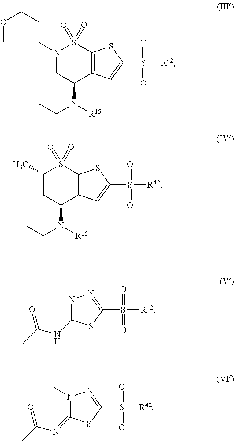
N1(CCCOC)CC(N([R15])CC)C2=C(S1(=O)=O)SC(S([R42])(=O)=O)=C2.C1(C)CC(N([R15])CC)C2=C(S1(=O)=O)SC(S([R42])(=O)=O)=C2.C1(NC(C)=O)=NN=C(S([R42])(=O)=O)S1.C1(=NC(C)=O)N(C)N=C(S([R42])(=O)=O)S1
